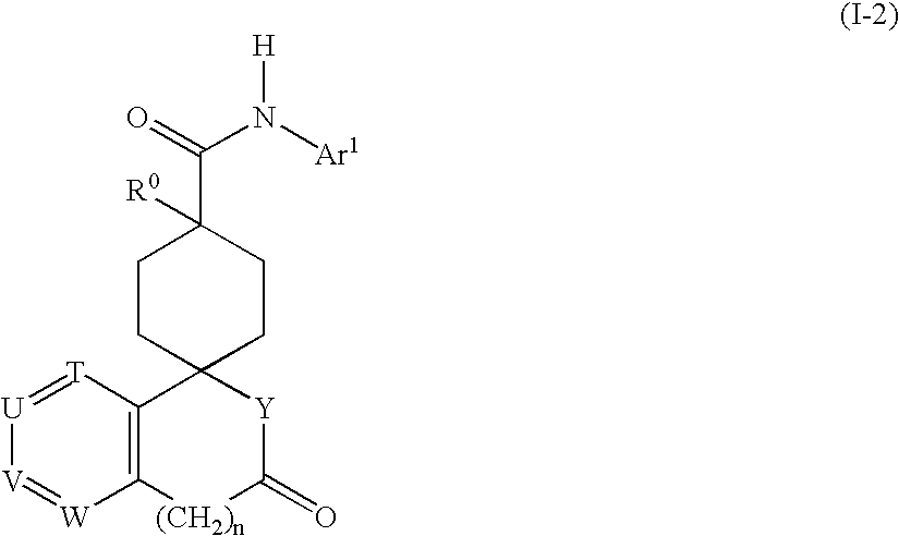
[T]1=[U][V]=[W]C2=C1C1(CCC(C(N([Ar1])[H])=O)([R0])CC1)[Y]C(=O)[(CH2)n]2
